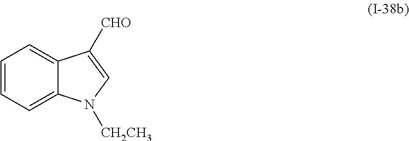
C1=CC=C2C(=C1)C([CHO])=CN2[CH2CH3]
